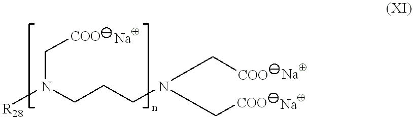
N(CCCN(C[COO])C[COO])(C[COO])[R28]
